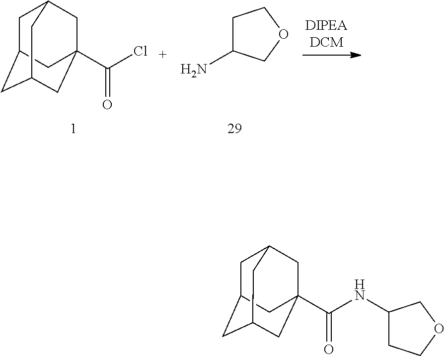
C1C2CC3CC(C(Cl)=O)(CC1C3)C2.NC1CCOC1.C1C2CC3CC(C(NC4CCOC4)=O)(CC1C3)C2
